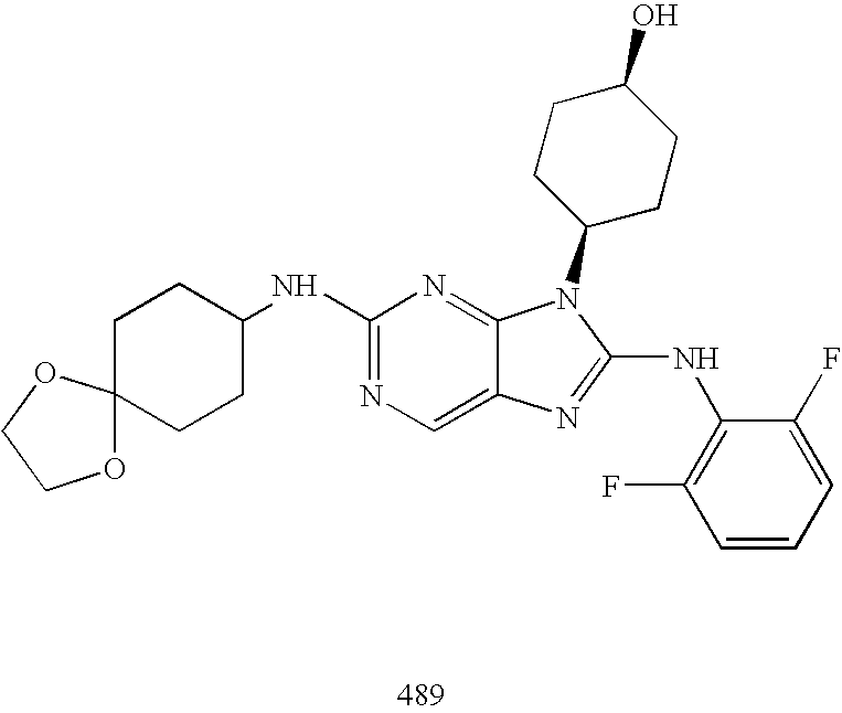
C1(NC2CCC3(CC2)OCCO3)=NC=C2C(=N1)N(C1CCC(O)CC1)C(NC1=C(F)C=CC=C1F)=N2
